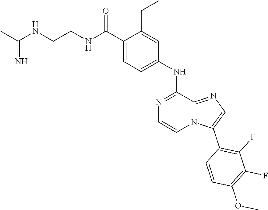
COC1=C(F)C(F)=C(C2=CN=C3N2C=CN=C3NC2=CC=C(C(NC(CNC(C)=N)C)=O)C(CC)=C2)C=C1
